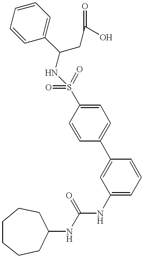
C1(C(CC(O)=O)NS(C2=CC=C(C3=CC(NC(NC4CCCCCC4)=O)=CC=C3)C=C2)(=O)=O)=CC=CC=C1
